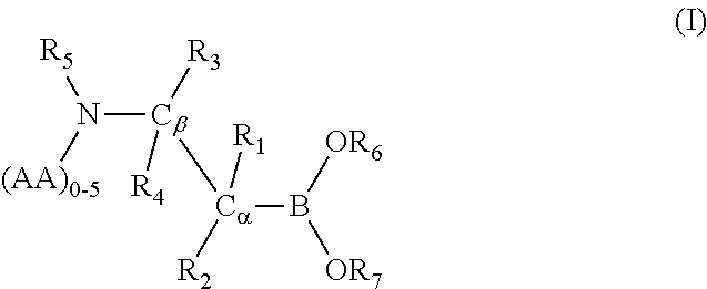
[Ca]([Cb](N([R5])[(AA)0-5])([R3])[R4])(B([OR6])[OR7])([R1])[R2]
